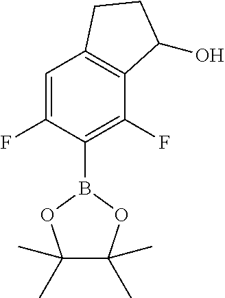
C1=C(F)C(B2OC(C)(C)C(C)(C)O2)=C(F)C2=C1CCC2O
